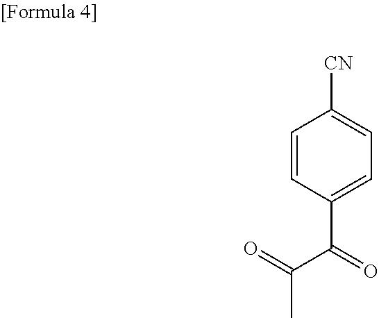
C1=CC(C(C(C)=O)=O)=CC=C1[CN]
